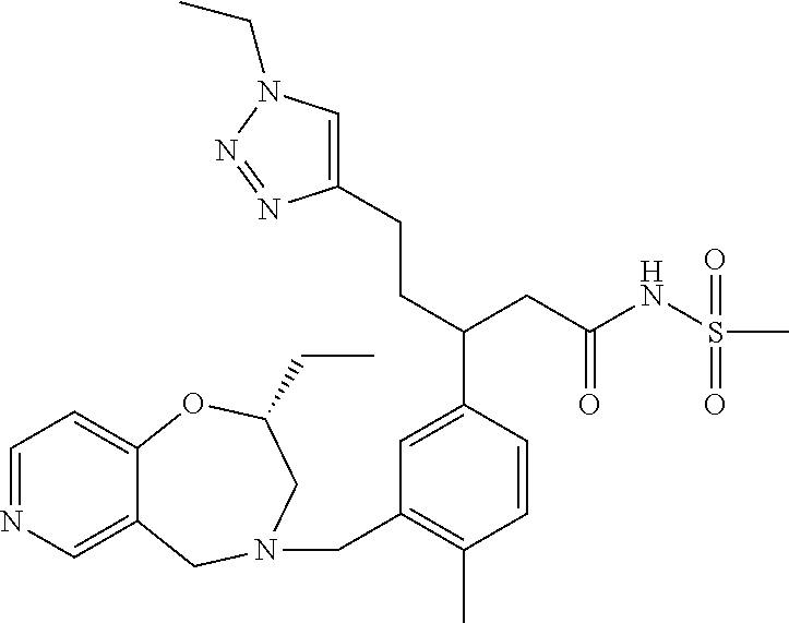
C1=C(C(CCC2=CN(CC)N=N2)CC(NS(C)(=O)=O)=O)C=CC(C)=C1CN1CC2=CN=CC=C2OC(CC)C1
